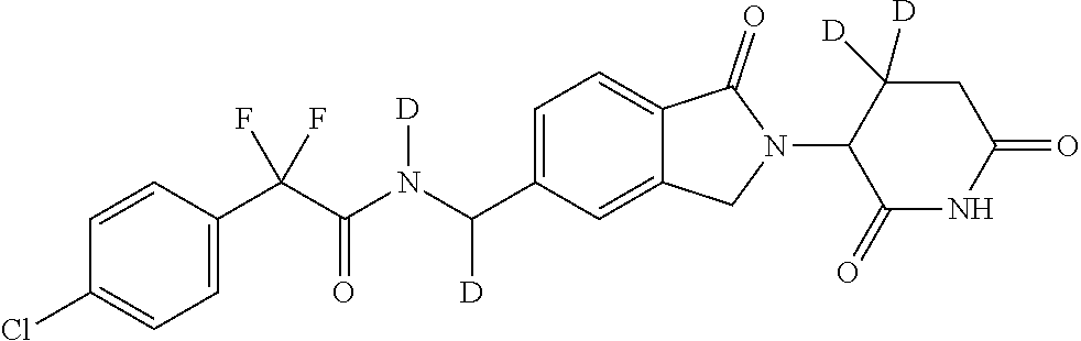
C1=CC(C(C(N(C(C2=CC=C3C(=C2)CN(C2C(=O)NC(=O)CC2([D])[D])C3=O)[D])[D])=O)(F)F)=CC=C1Cl
